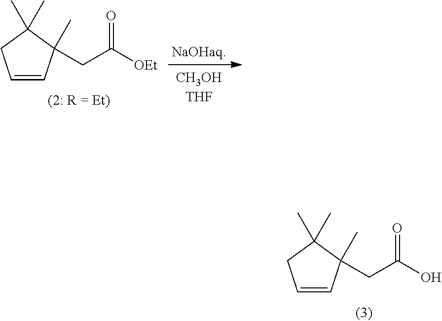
C1=CC(C)(CC([OEt])=O)C(C)(C)C1.C1=CC(C)(CC(O)=O)C(C)(C)C1
